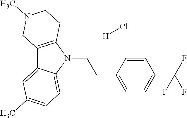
C12=C(N(CCC3=CC=C(C(F)(F)F)C=C3)C3=CC=C(C)C=C13)CCN(C)C2.[H]Cl
